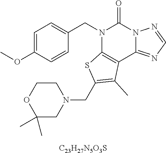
C1=C(OC)C=CC(CN2C3=C(C4=NC=NN4C2=O)C(C)=C(CN2CCOC(C)(C)C2)S3)=C1.[C23H27N5O3S]
